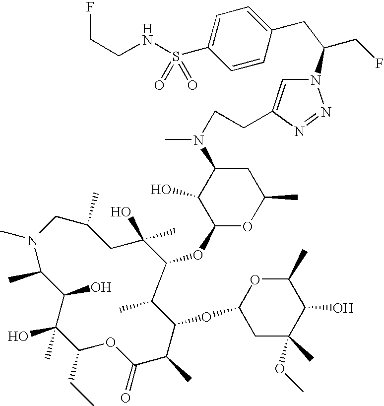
N1(C)CC(C)CC(O)(C)C(OC2OC(C)CC(N(C)CCC3=CN(C(CF)CC4=CC=C(S(=O)(=O)NCCF)C=C4)N=N3)C2O)C(C)C(OC2CC(C)(OC)C(O)C(C)O2)C(C)C(=O)OC(CC)C(O)(C)C(O)C1C
